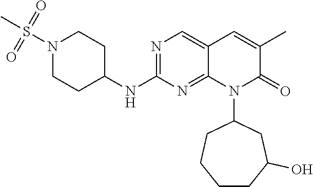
N1(S(C)(=O)=O)CCC(NC2=NC=C3C(=N2)N(C2CCCCC(O)C2)C(=O)C(C)=C3)CC1
